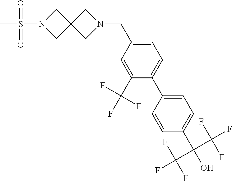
C1(C(O)(C(F)(F)F)C(F)(F)F)=CC=C(C2=CC=C(CN3CC4(C3)CN(S(C)(=O)=O)C4)C=C2C(F)(F)F)C=C1
